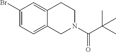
C1(Br)=CC=C2C(=C1)CCN(C(C(C)(C)C)=O)C2
